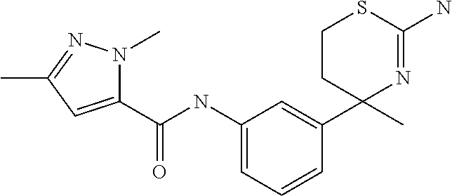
C1(C(NC2=CC=CC(C3(C)N=C(N)SCC3)=C2)=O)=CC(C)=NN1C
